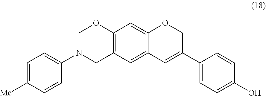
C1(N2CC3=C(OC2)C=C2C(=C3)C=C(C3=CC=C(O)C=C3)CO2)=CC=C([Me])C=C1
